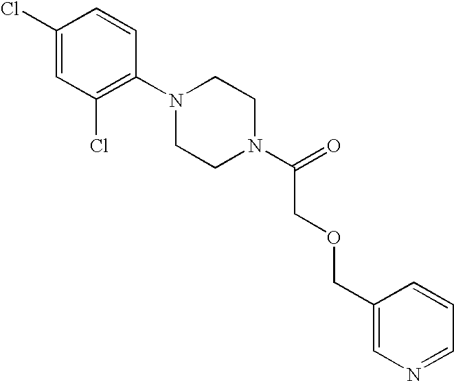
C1(Cl)=CC(Cl)=C(N2CCN(C(=O)COCC3=CN=CC=C3)CC2)C=C1
